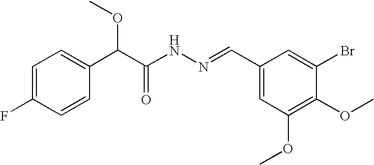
C1=C(F)C=CC(C(C(NN=CC2=CC(OC)=C(OC)C(Br)=C2)=O)OC)=C1
